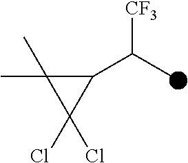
C1(C(C)[CF3])C(C)(C)C1(Cl)Cl
